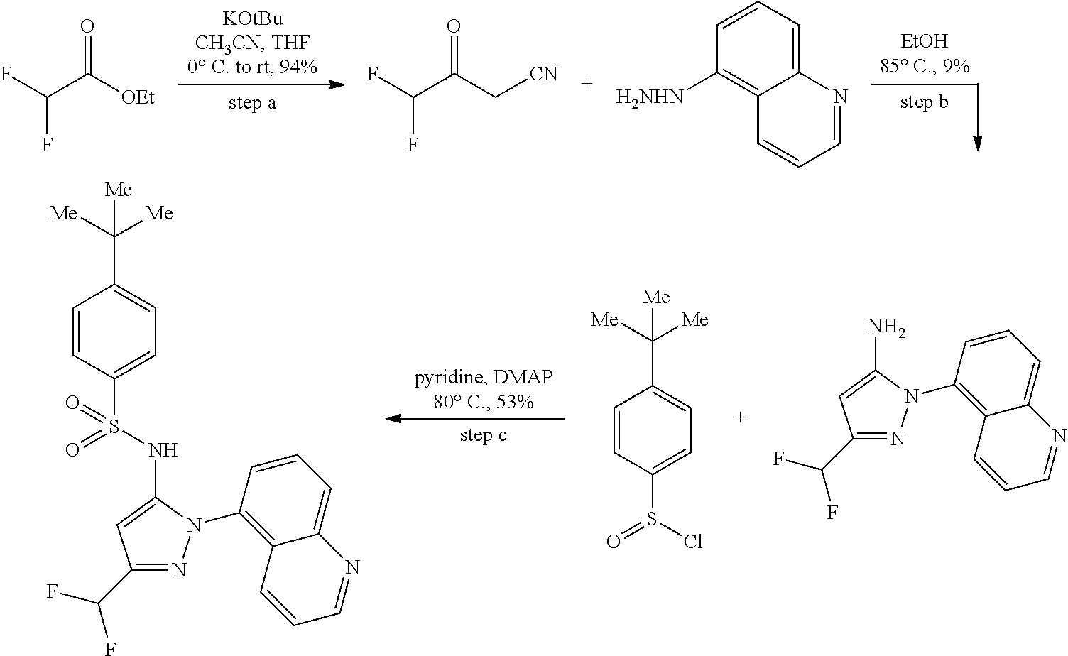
O=C(C[CN])C(F)F.C12=CC=CC([H2NHN])=C1C=CC=N2.O=C([OEt])C(F)F.C1=CC(S(Cl)=O)=CC=C1C([Me])([Me])[Me].C1(C(F)F)=NN(C2=C3C(=CC=C2)N=CC=C3)C(N)=C1.C1(C(F)F)=NN(C2=C3C(=CC=C2)N=CC=C3)C(NS(C2=CC=C(C([Me])([Me])[Me])C=C2)(=O)=O)=C1
